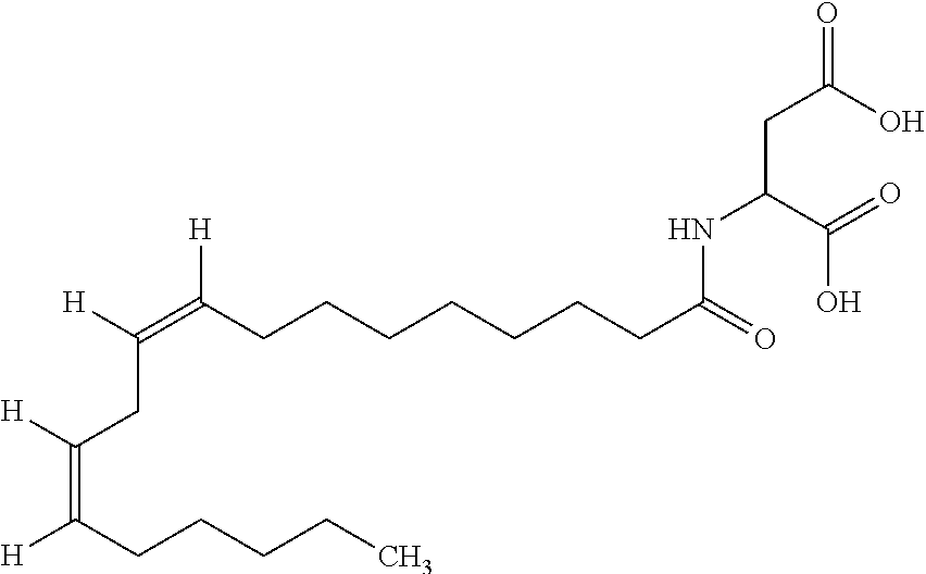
C(CCCCCCCC(=O)NC(CC(=O)O)C(=O)O)(=C([H])CC(=C(CCCCC)[H])[H])[H]
